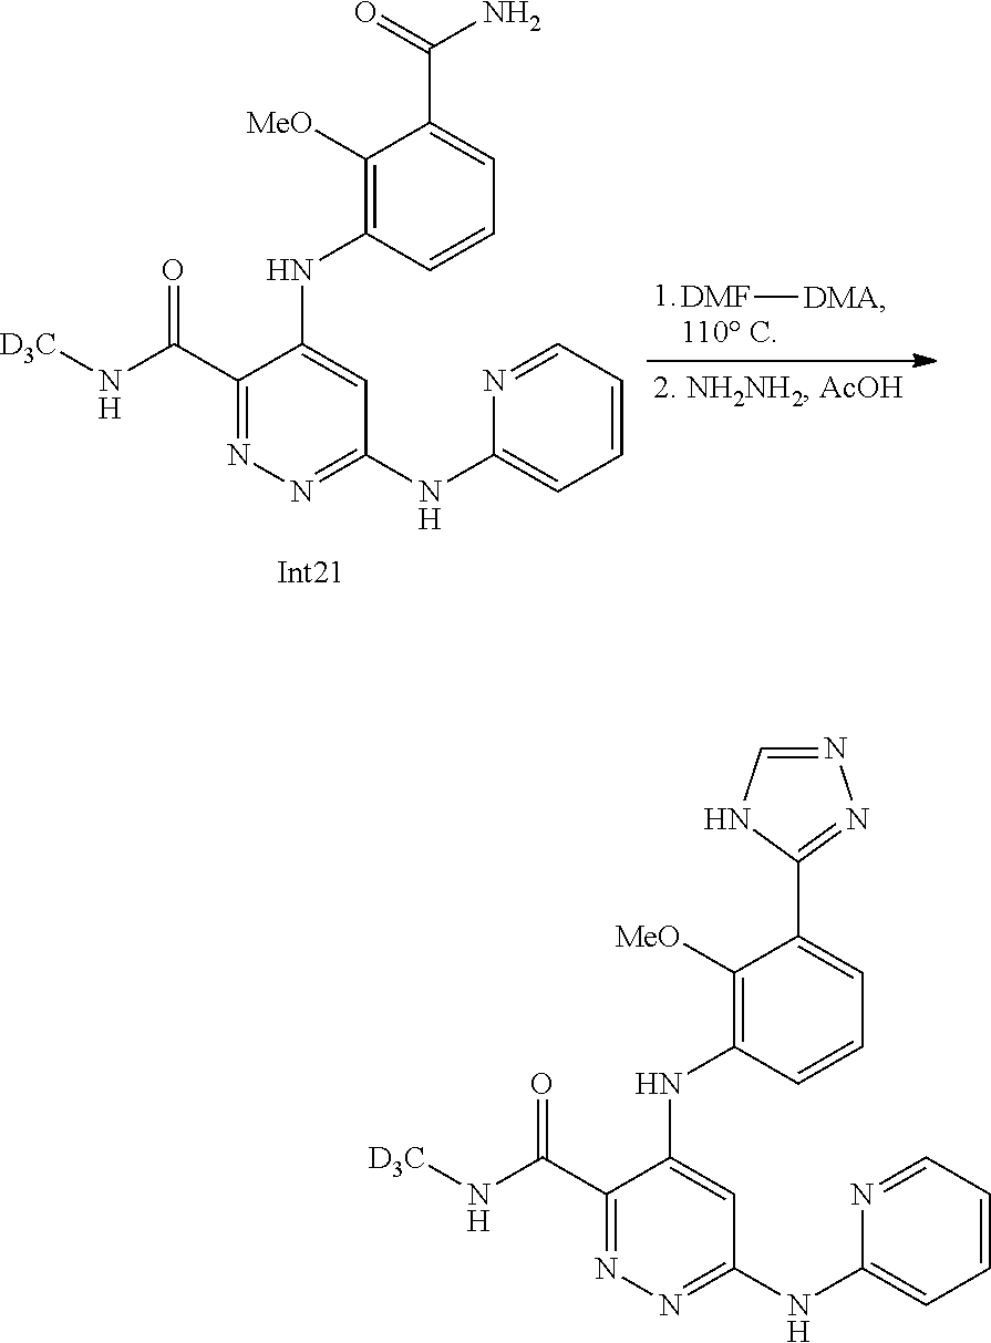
[D3C]NC(C1=NN=C(NC2=CC=CC=N2)C=C1NC1=C([MeO])C(C2=NN=CN2)=CC=C1)=O.[DMF][DMA].[D3C]NC(C1=NN=C(NC2=CC=CC=N2)C=C1NC1=C([MeO])C(C(=O)N)=CC=C1)=O
